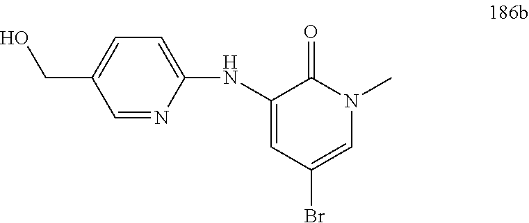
C1=NC(NC2=CC(Br)=CN(C)C2=O)=CC=C1CO
